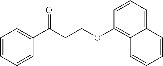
C1=CC=CC(C(CCOC2=C3C(=CC=C2)C=CC=C3)=O)=C1
